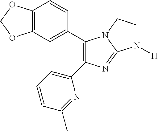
C1(C2=CC3=C(C=C2)OCO3)=C(C2=CC=CC(C)=N2)N=C2N1CCN2[H]
